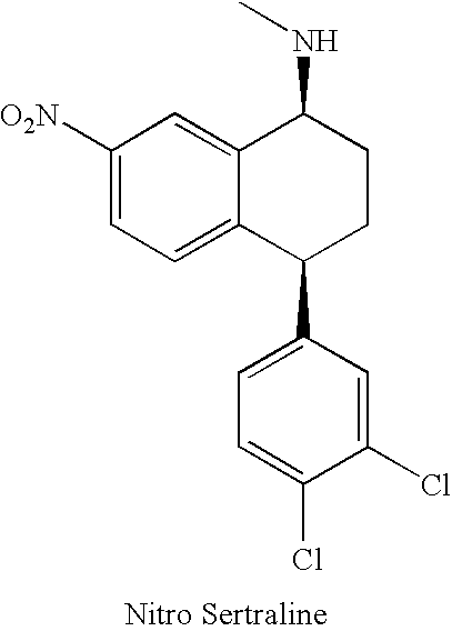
C1([O2N])=CC=C2C(=C1)C(NC)CCC2C1=CC=C(Cl)C(Cl)=C1
